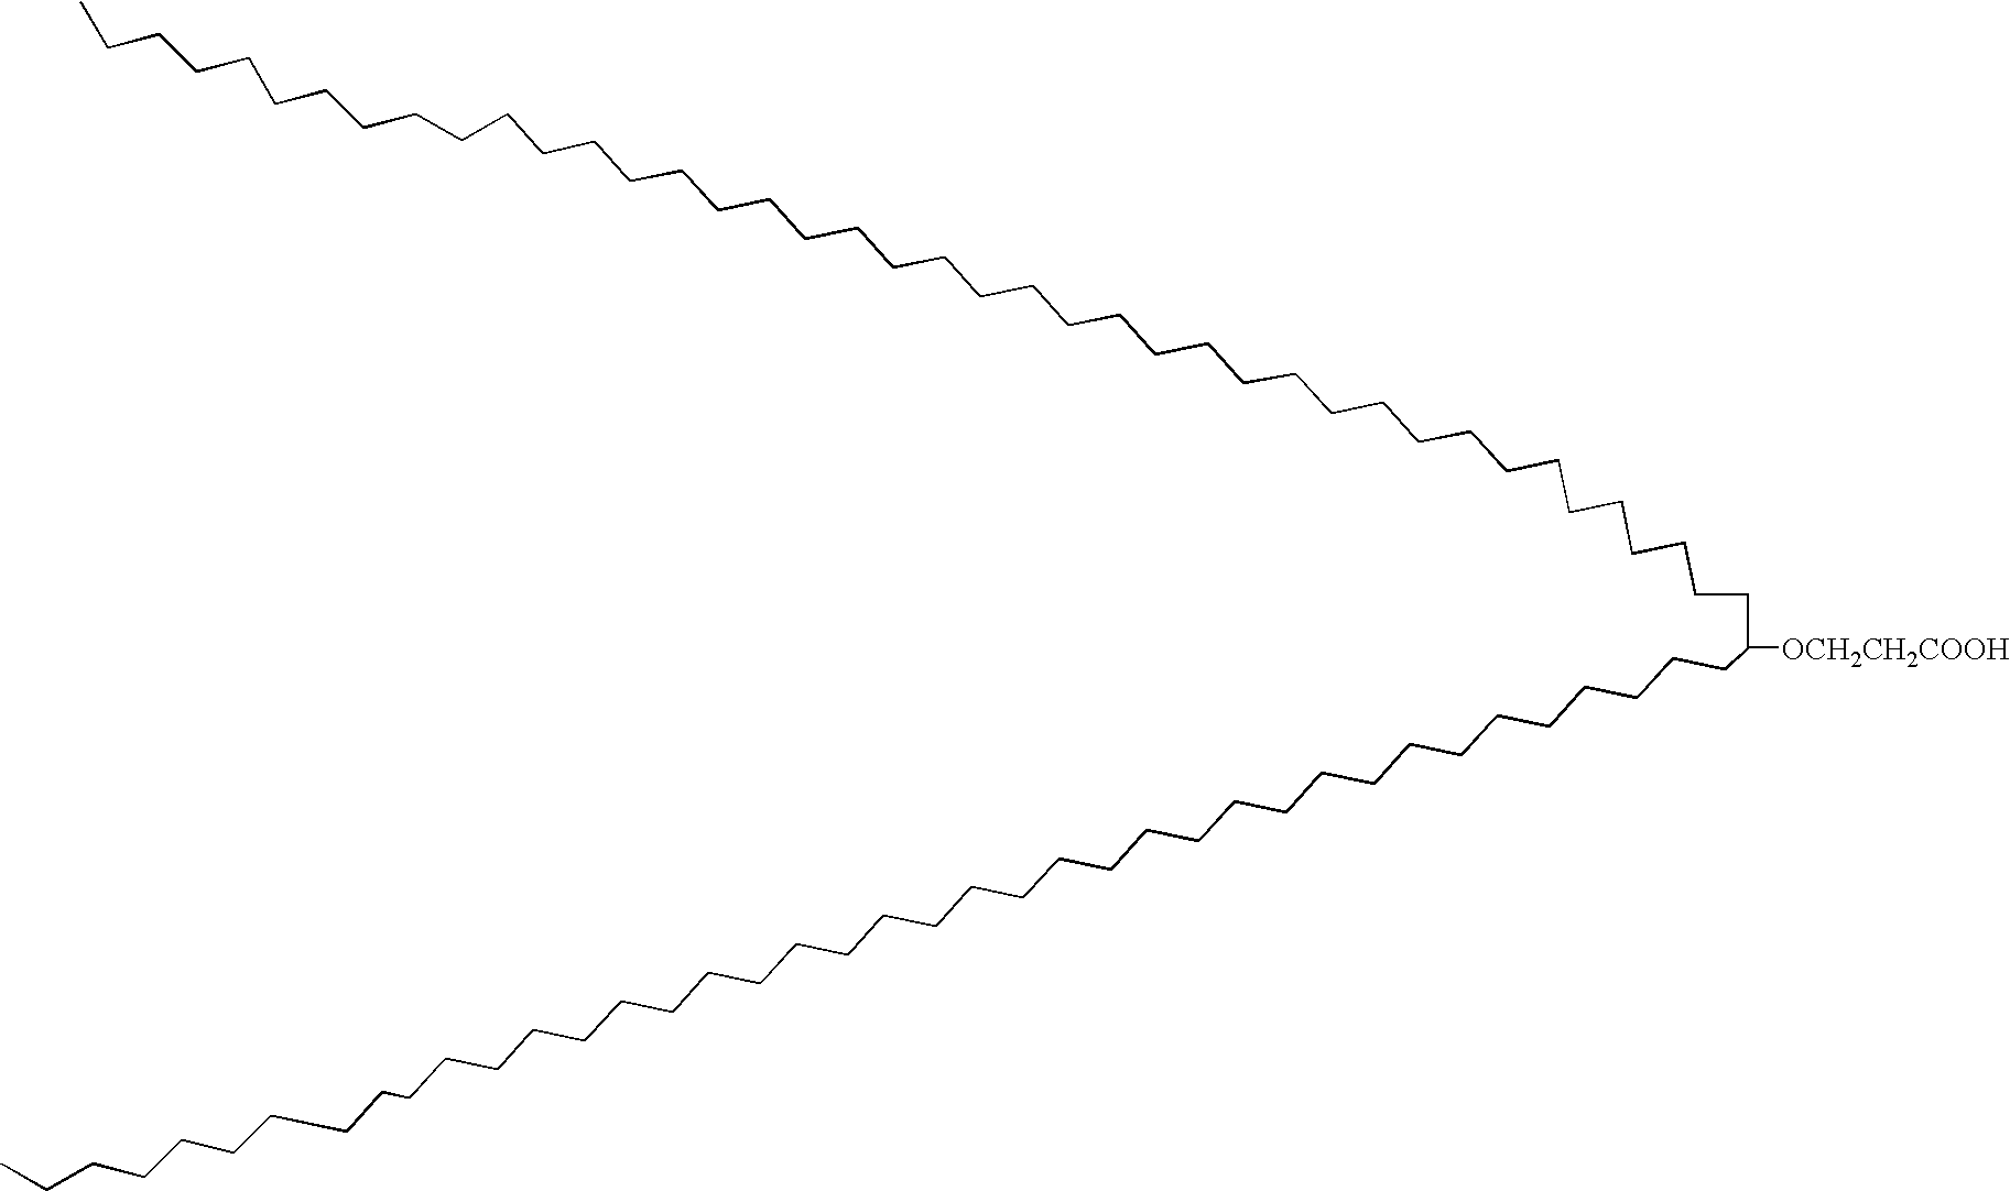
C([OCH2CH2COOH])(CCCCCCCCCCCCCCCCCCCCCCCCCCCCCCCCCCCCCCCC)CCCCCCCCCCCCCCCCCCCCCCCCCCCCCCCCCCCCCCCCC
